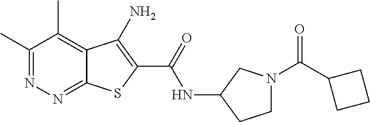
C1(C)=NN=C2C(=C1C)C(N)=C(C(=O)NC1CCN(C(=O)C3CCC3)C1)S2
